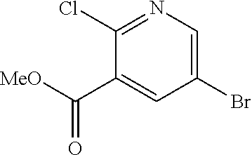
BrC1=CN=C(Cl)C(C([MeO])=O)=C1
